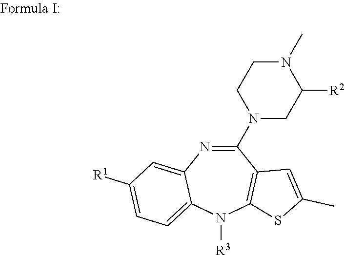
C1(N2CC([R2])N(C)CC2)=NC2=CC([R1])=CC=C2N([R3])C2=C1C=C(C)S2
